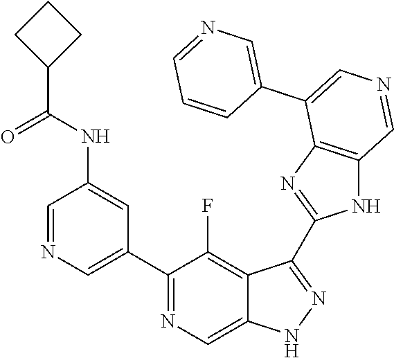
C1(C2=CN=CC(NC(C3CCC3)=O)=C2)=NC=C2C(=C1F)C(C1=NC3=C(N1)C=NC=C3C1=CN=CC=C1)=NN2
